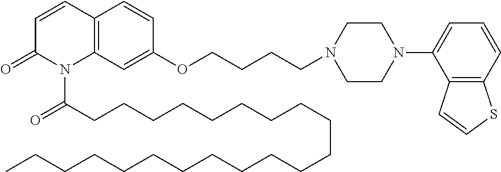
C12=C(C=C(OCCCCN3CCN(C4=CC=CC5=C4C=CS5)CC3)C=C1)N(C(CCCCCCCCCCCCCCCCCCCCC)=O)C(=O)C=C2
